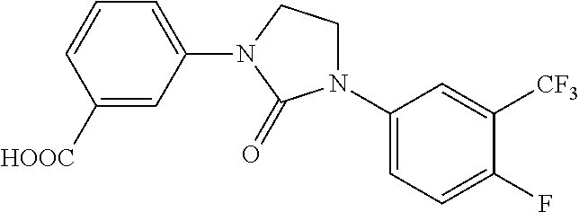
C1([HOOC])=CC(N2CCN(C3=CC=C(F)C([CF3])=C3)C2=O)=CC=C1
